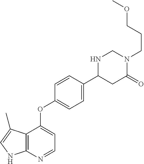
C12=C(N=CC=C1OC1=CC=C(C3CC(=O)N(CCCOC)CN3)C=C1)NC=C2C
